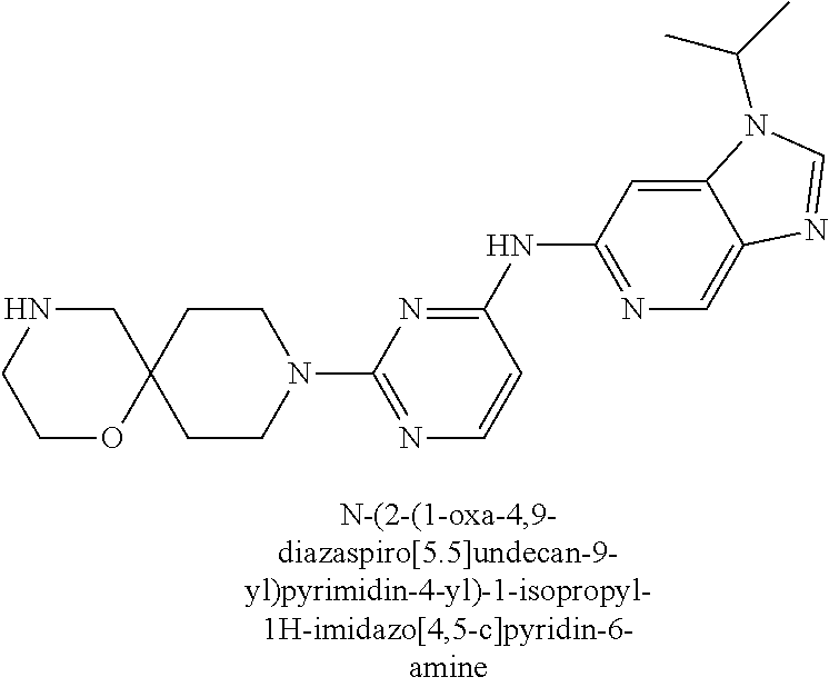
C1C2(CCN(C3=NC=CC(NC4=NC=C5C(=C4)N(C(C)C)C=N5)=N3)C1)CNCCO2
